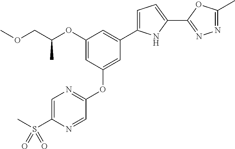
C1=C(S(C)(=O)=O)N=CC(OC2=CC(C3=CC=C(C4=NN=C(C)O4)N3)=CC(OC(COC)C)=C2)=N1
